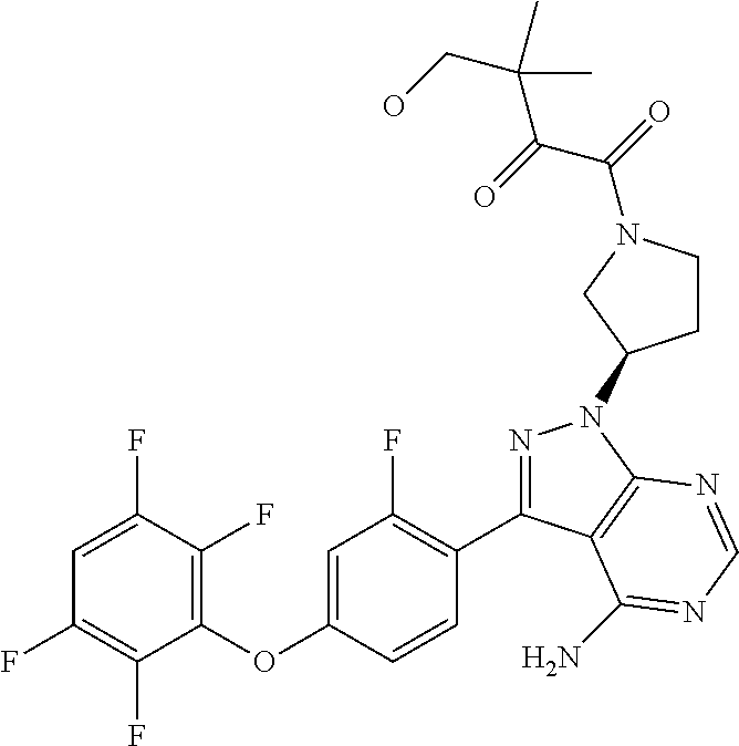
C1=C(F)C(F)=C(OC2=CC(F)=C(C3=NN(C4CCN(C(=O)C(=O)C(C)(CO)C)C4)C4=C3C(N)=NC=N4)C=C2)C(F)=C1F
